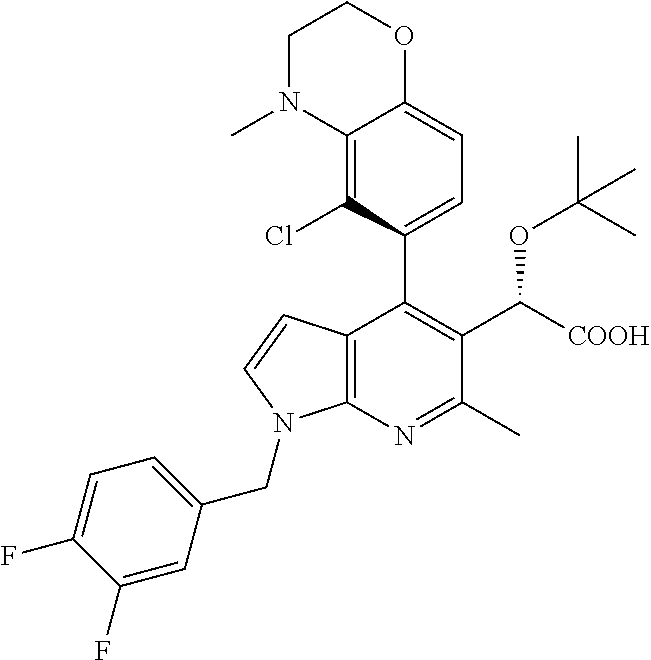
C12=C(N=C(C)C(C([COOH])OC(C)(C)C)=C1C1=CC=C3C(=C1Cl)N(C)CCO3)N(CC1=CC=C(F)C(F)=C1)C=C2
